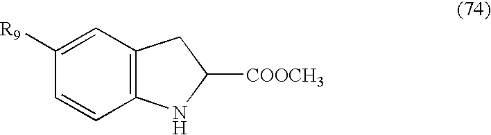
C12=C(C=C([R9])C=C1)CC([COOCH3])N2
